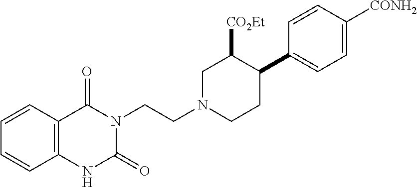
C12=C(C=CC=C1)C(=O)N(CCN1CC([CO2Et])C(C3=CC=C([CONH2])C=C3)CC1)C(=O)N2
